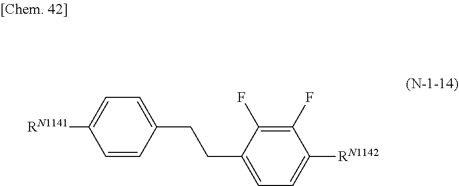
C1([RN1141])=CC=C(CCC2=CC=C([RN1142])C(F)=C2F)C=C1
